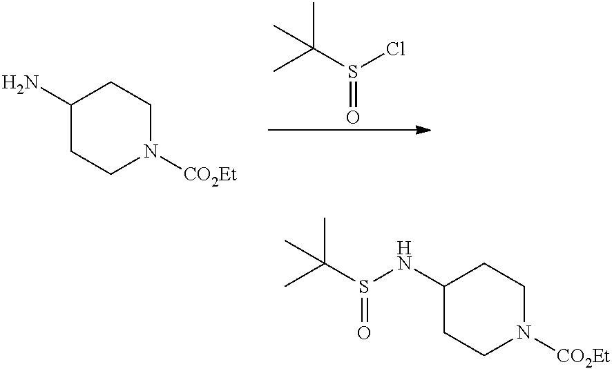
C1(NS(C(C)(C)C)=O)CCN([CO2Et])CC1.C1(N)CCN([CO2Et])CC1.S(=O)(C(C)(C)C)Cl
